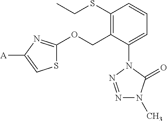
C1(SCC)=C(COC2=NC([A])=CS2)C(N2N=NN(C)C2=O)=CC=C1
